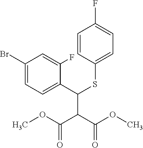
COC(C(C(OC)=O)C(C1=CC=C(Br)C=C1F)SC1=CC=C(F)C=C1)=O
